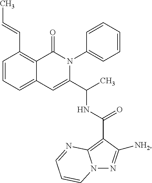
C1=CC=C2C(=C1C=CC)C(=O)N(C1=CC=CC=C1)C(C(C)NC(=O)C1=C3N(N=C1[NH2])C=CC=N3)=C2
